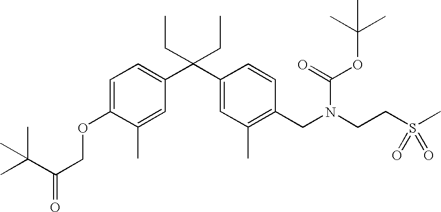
C1=C(C)C(OCC(C(C)(C)C)=O)=CC=C1C(C1=CC(C)=C(CN(CCS(C)(=O)=O)C(=O)OC(C)(C)C)C=C1)(CC)CC
